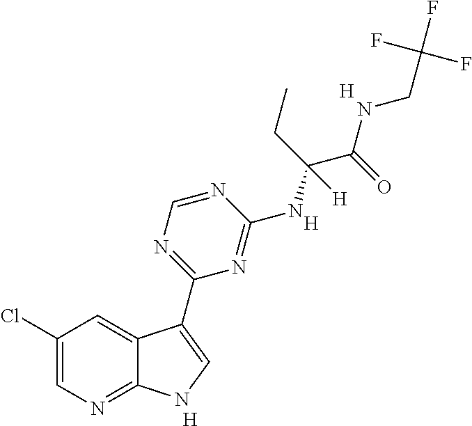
N1=CN=C(C2=CNC3=NC=C(Cl)C=C32)N=C1NC(C(NCC(F)(F)F)=O)(CC)[H].[H].[H].[H]
